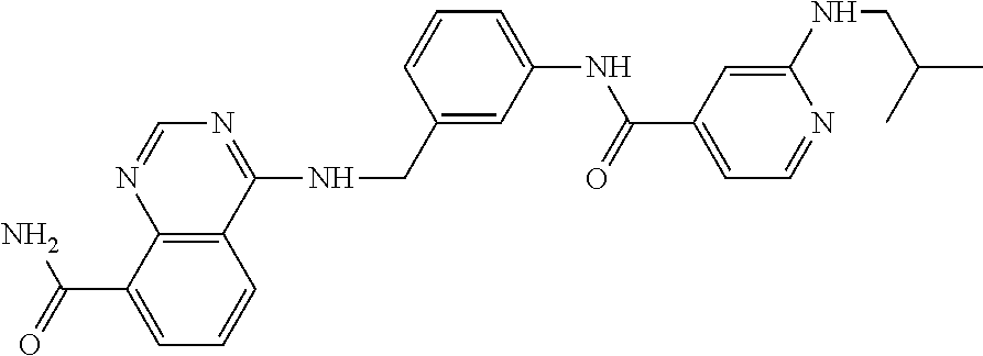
C12=C(C(NCC3=CC(NC(=O)C4=CC=NC(NCC(C)C)=C4)=CC=C3)=NC=N1)C=CC=C2C(=O)N
